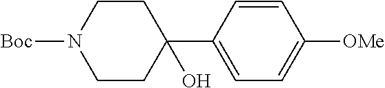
C1CC(C2=CC=C([OMe])C=C2)(O)CCN1[Boc]
